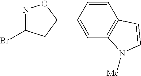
N1=C(Br)CC(C2=CC3=C(C=C2)C=CN3[Me])O1
